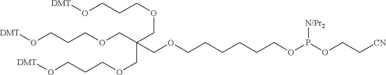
[DMT]OCCCOCC(COCCCO[DMT])(COCCCO[DMT])COCCCCCCOP(OCC[CN])[N/Pr2]
